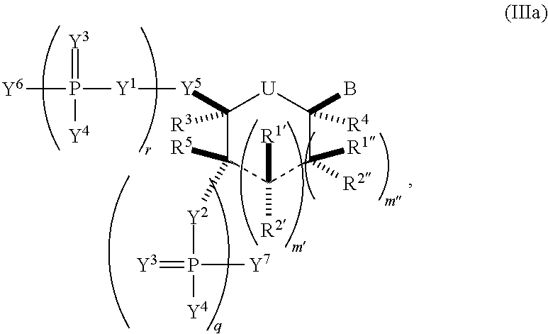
C1([Y5][Y1]P([Y6])(=[Y3])[Y4])([R3])C([R5])([Y2]P(=[Y3])([Y4])[Y7])C([R1])([R2])C([R1])([R2])C(B)([R4])[U]1
